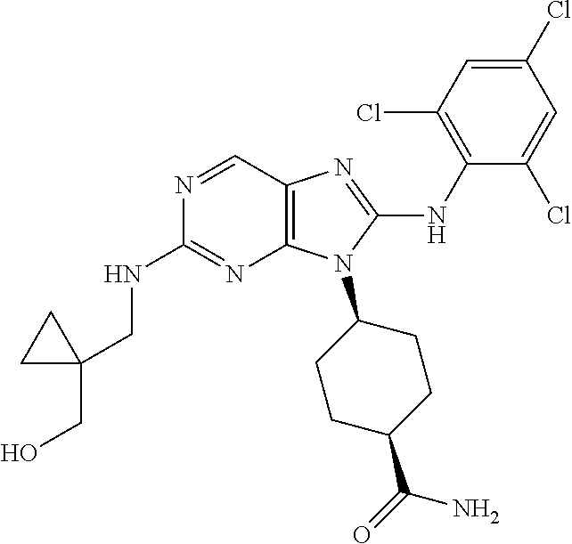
N1=CC2=C(N=C1NCC1(CO)CC1)N(C1CCC(C(=O)N)CC1)C(NC1=C(Cl)C=C(Cl)C=C1Cl)=N2
